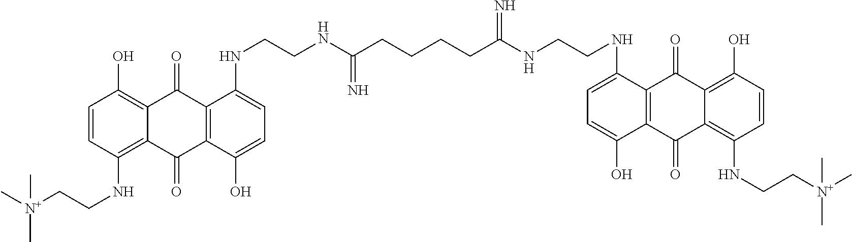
C1=CC(NCC[N+](C)(C)C)=C2C(=C1O)C(=O)C1=C(C2=O)C(O)=CC=C1NCCNC(CCCCC(NCCNC1=CC=C(O)C2=C1C(=O)C1=C(O)C=CC(NCC[N+](C)(C)C)=C1C2=O)=N)=N
